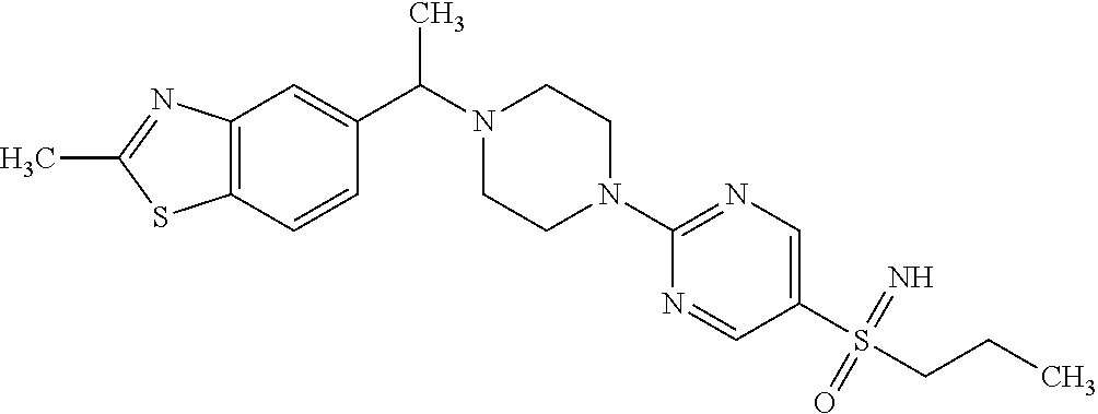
C12=C(C=CC(C(N3CCN(C4=NC=C(S(CCC)(=N)=O)C=N4)CC3)C)=C1)SC(C)=N2
